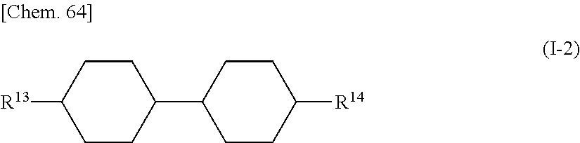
C1C(C2CCC([R14])CC2)CCC([R13])C1
